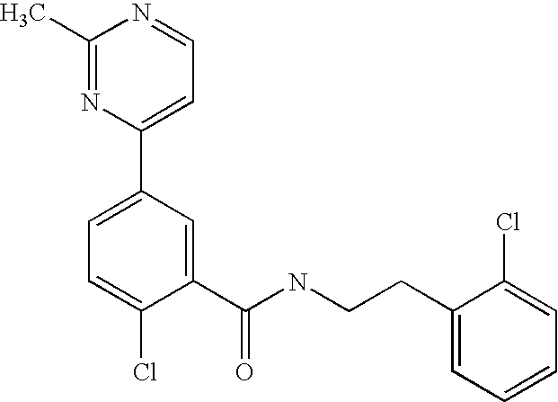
C1(C)=NC(C2=CC=C(Cl)C(C(NCCC3=CC=CC=C3Cl)=O)=C2)=CC=N1
